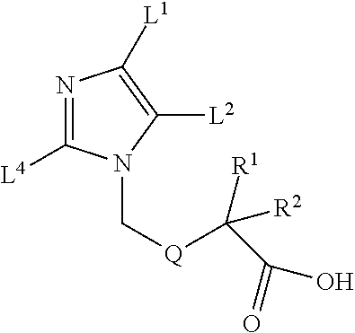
C1([L4])=NC([L1])=C([L2])N1C[Q]C([R1])(C(O)=O)[R2]
